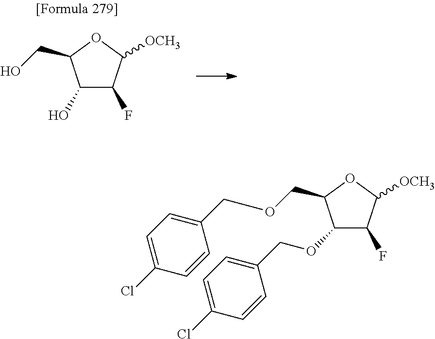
C1(O)C(F)C([OCH3])OC1CO.C1(OCC2=CC=C(Cl)C=C2)C(F)C([OCH3])OC1COCC1=CC=C(Cl)C=C1
